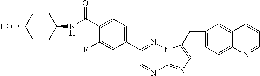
C(C1=CC=C(C2=NN3C(=NC=C3CC3=CC=C4C(=C3)C=CC=N4)N=C2)C=C1F)(=O)NC1CCC(O)CC1
